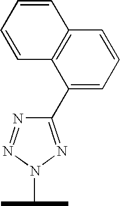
C12=C(C=CC=C1C1=NN(C(C)C)N=N1)C=CC=C2
